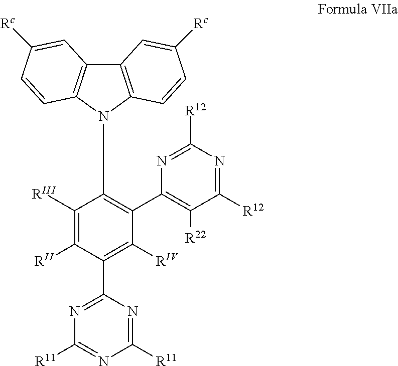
C12=C(N(C3=C(C4=C([R22])C([R12])=NC([R12])=N4)C([RIV])=C(C4=NC([R11])=NC([R11])=N4)C([RII])=C3[RIII])C3=C1C=C([Rc])C=C3)C=CC([Rc])=C2
